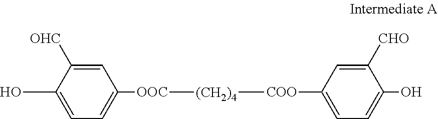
OC1=CC=C([OOC][(CH2)4][COO]C2=CC=C(O)C([CHO])=C2)C=C1[OHC]
